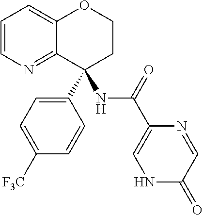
C1=CN=C2C(=C1)OCCC2(C1=CC=C([F3C])C=C1)NC(C1=CNC(=O)C=N1)=O
